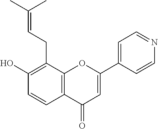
C1(O)=C(CC=C(C)C)C2=C(C=C1)C(=O)C=C(C1=CC=NC=C1)O2
